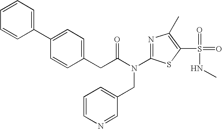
C1=CC=C(C2=CC=C(CC(N(C3=NC(C)=C(S(NC)(=O)=O)S3)CC3=CC=CN=C3)=O)C=C2)C=C1
